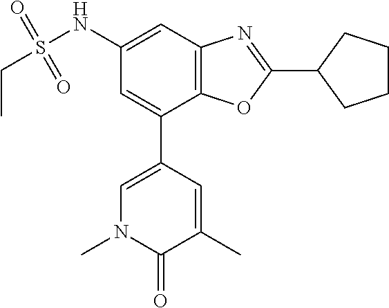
C1=C(C)C(=O)N(C)C=C1C1=CC(NS(CC)(=O)=O)=CC2=C1OC(C1CCCC1)=N2
